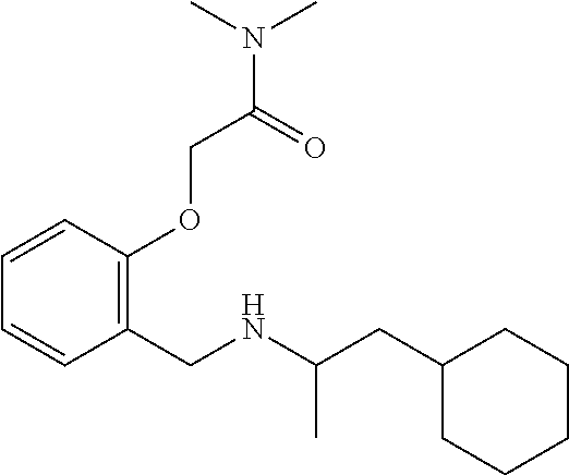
C1(CC(NCC2=C(OCC(N(C)C)=O)C=CC=C2)C)CCCCC1
